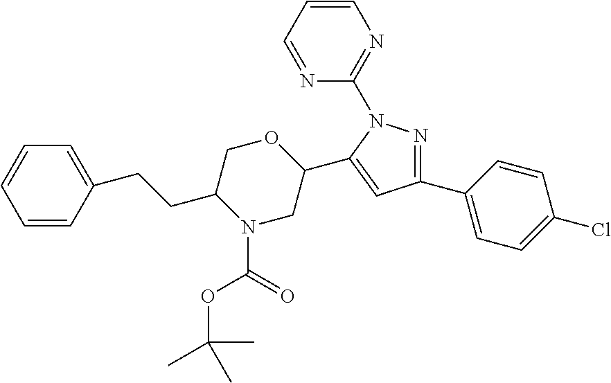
C1(CCC2N(C(=O)OC(C)(C)C)CC(C3=CC(C4=CC=C(Cl)C=C4)=NN3C3=NC=CC=N3)OC2)=CC=CC=C1
